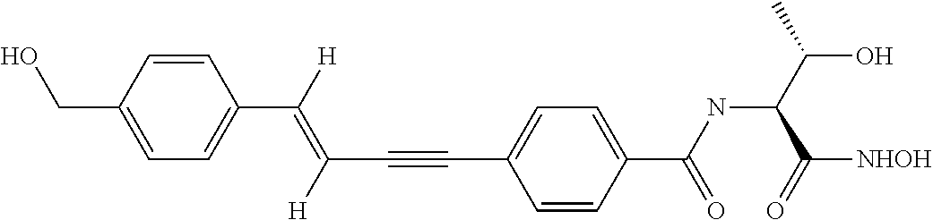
C1=CC(CO)=CC=C1C(=C(C#CC1=CC=C(C(NC(C(O)C)C([NHOH])=O)=O)C=C1)[H])[H]
